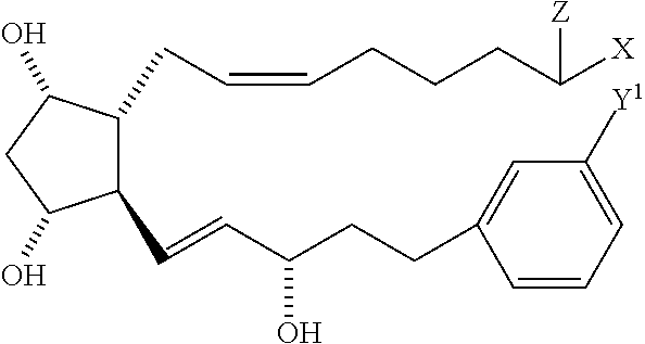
C1(C=CC(CCC2=CC([Y1])=CC=C2)O)C(CC=CCCCC([X])[Z])C(O)CC1O
